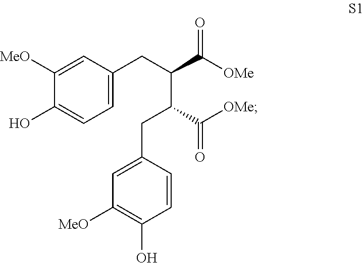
C1=C(CC(C(=O)[OMe])C(CC2=CC([MeO])=C(O)C=C2)C(=O)[OMe])C=C([MeO])C(O)=C1
